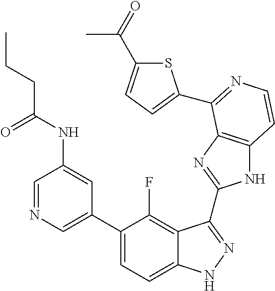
C1=C(C2=CC=C3C(=C2F)C(C2=NC4=C(N2)C=CN=C4C2=CC=C(C(C)=O)S2)=NN3)C=C(NC(=O)CCC)C=N1
